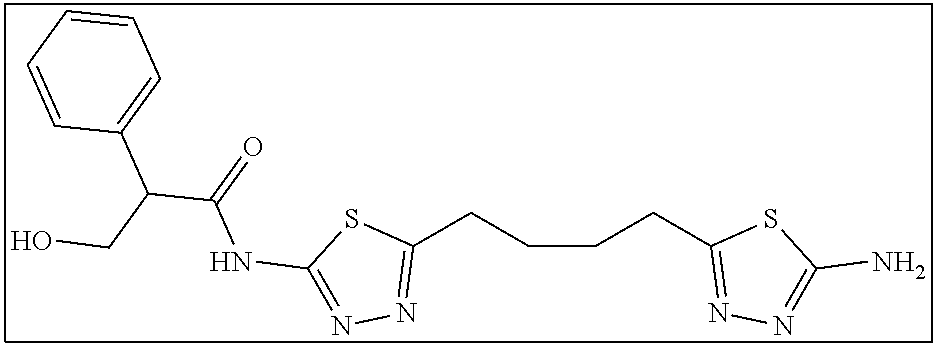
C1(CCCCC2=NN=C(N)S2)=NN=C(NC(=O)C(CO)C2=CC=CC=C2)S1
